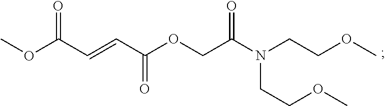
COC(C=CC(OCC(N(CCOC)CCOC)=O)=O)=O
